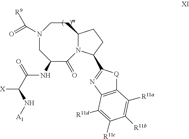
N1(C(=O)[R9])CC(NC(C([X])N[A1])=O)C(=O)N2C(CC1)CCC2C1=NC2=C([Q]1)C([R11a])=C([R11b])C([R11c])=C2[R11d]
